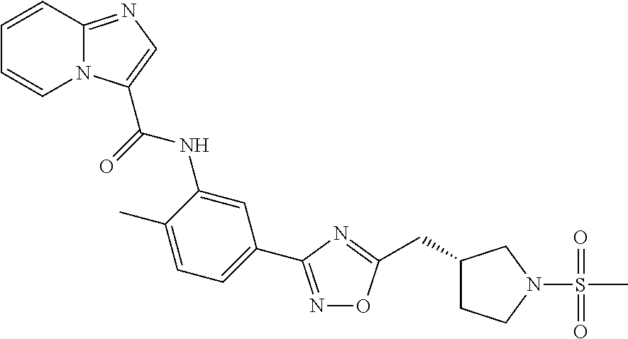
N1=C(C2=CC=C(C)C(NC(=O)C3=CN=C4N3C=CC=C4)=C2)N=C(CC2CCN(S(C)(=O)=O)C2)O1
